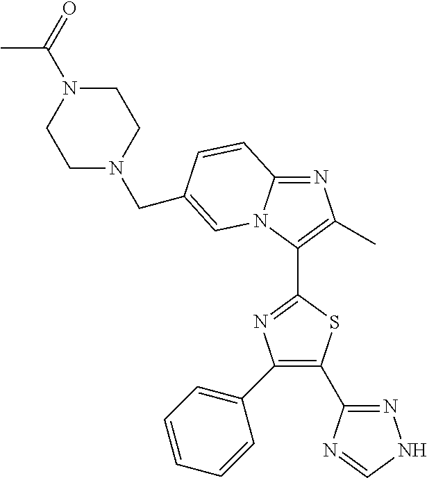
C1(C2=CC=CC=C2)=C(C2=NNC=N2)SC(C2=C(C)N=C3N2C=C(CN2CCN(C(C)=O)CC2)C=C3)=N1
